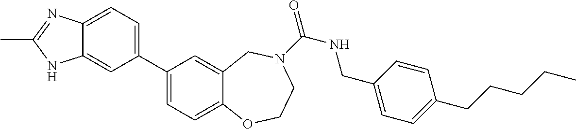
C1(C2=CC=C3C(=C2)NC(C)=N3)=CC=C2C(=C1)CN(C(NCC1=CC=C(CCCCC)C=C1)=O)CCO2
